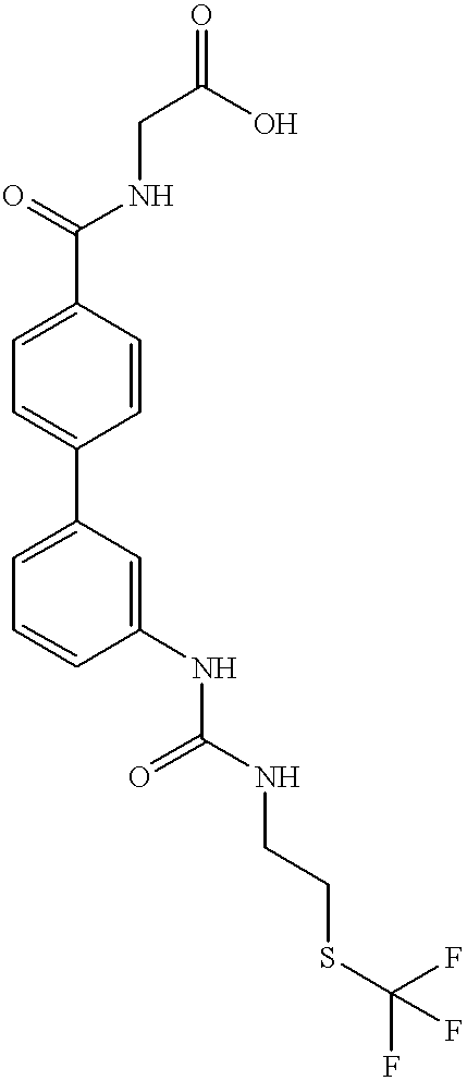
C1(C(=O)NCC(O)=O)=CC=C(C2=CC=CC(NC(NCCSC(F)(F)F)=O)=C2)C=C1
